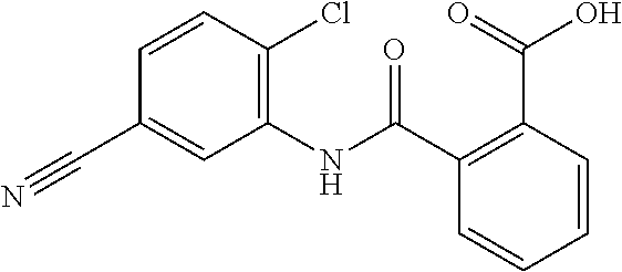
C1=CC(Cl)=C(NC(C2=C(C(=O)O)C=CC=C2)=O)C=C1C#N
